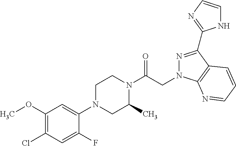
COC1=C(Cl)C=C(F)C(N2CC(C)N(C(CN3N=C(C4=NC=CN4)C4=C3N=CC=C4)=O)CC2)=C1
